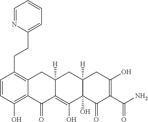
C1=CC(O)=C2C(=C1CCC1=CC=CC=N1)CC1([H])C(=C(O)C3(O)C([H])(C1)CC(O)=C(C(N)=O)C3=O)C2=O
